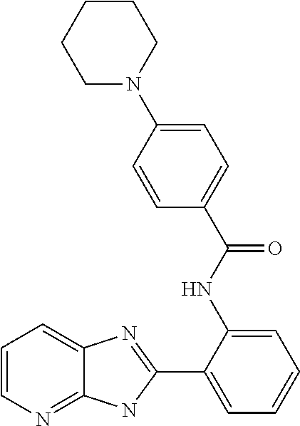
C1(C2=CC=CC=C2NC(C2=CC=C(N3CCCCC3)C=C2)=O)=NC2=CC=CN=C2N1
